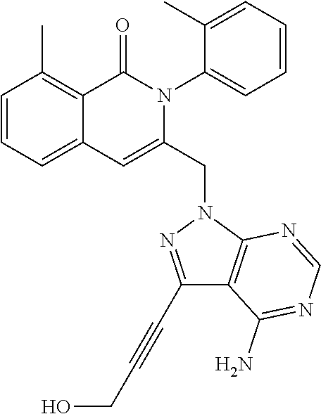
C1=CC=C2C(=C1C)C(=O)N(C1=CC=CC=C1C)C(CN1C3=C(C(N)=NC=N3)C(C#CCO)=N1)=C2
